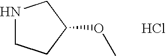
N1CCC(OC)C1.Cl
